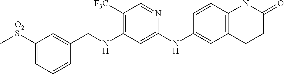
C1=C(CNC2=C([F3C])C=NC(NC3=CC4=C(C=C3)NC(=O)CC4)=C2)C=CC=C1[O2S]C
